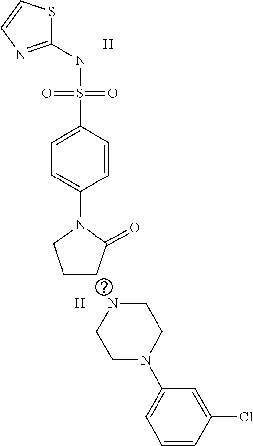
C1(NS(C2=CC=C(N3CCCC3=O)C=C2)(=O)=O)=NC=CS1.[H].[H].N1CCN(C2=CC=CC(Cl)=C2)CC1
